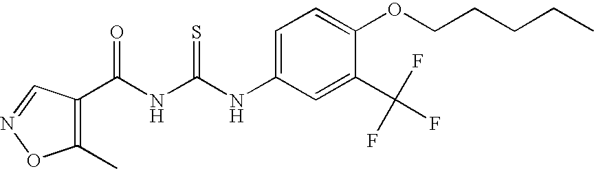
C(NC(NC1=CC=C(OCCCCC)C(C(F)(F)F)=C1)=S)(=O)C1=C(C)ON=C1
